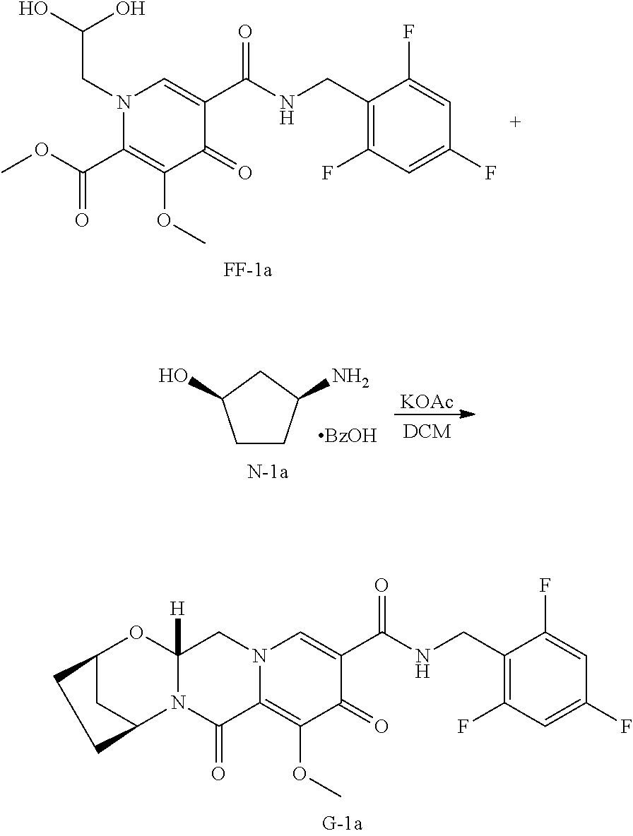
C1(CNC(C2=CN(CC(O)O)C(C(OC)=O)=C(OC)C2=O)=O)=C(F)C=C(F)C=C1F.C1CC(N)CC1O.[BzOH].[KOAc].C1(CNC(C2=CN3CC4([H])N(C(=O)C3=C(OC)C2=O)C2CC(O4)CC2)=O)=C(F)C=C(F)C=C1F
